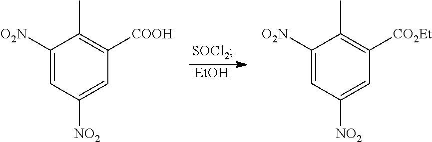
C1([O2N])=CC([NO2])=CC([COOH])=C1C.C1([O2N])=CC([NO2])=CC([CO2Et])=C1C.[EtOH]
